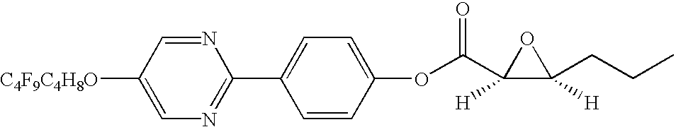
C1=C([C4F9C4H8O])C=NC(C2=CC=C(OC(=O)C3([H])C(CCC)([H])O3)C=C2)=N1
